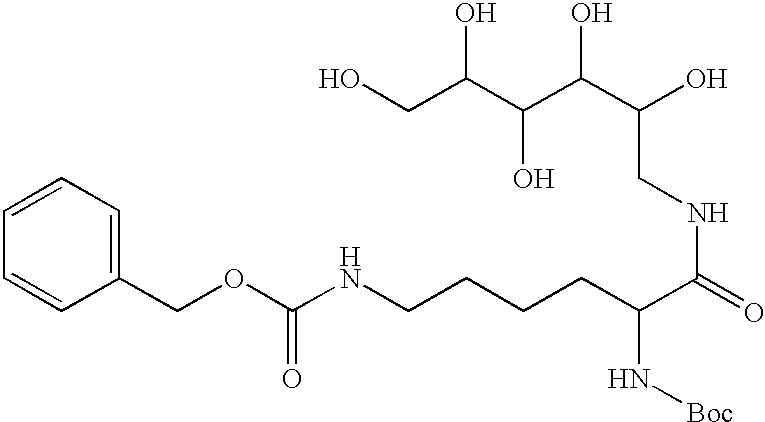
C1=CC=CC(COC(NCCCCC(C(=O)NCC(O)C(C(C(CO)O)O)O)N[Boc])=O)=C1
